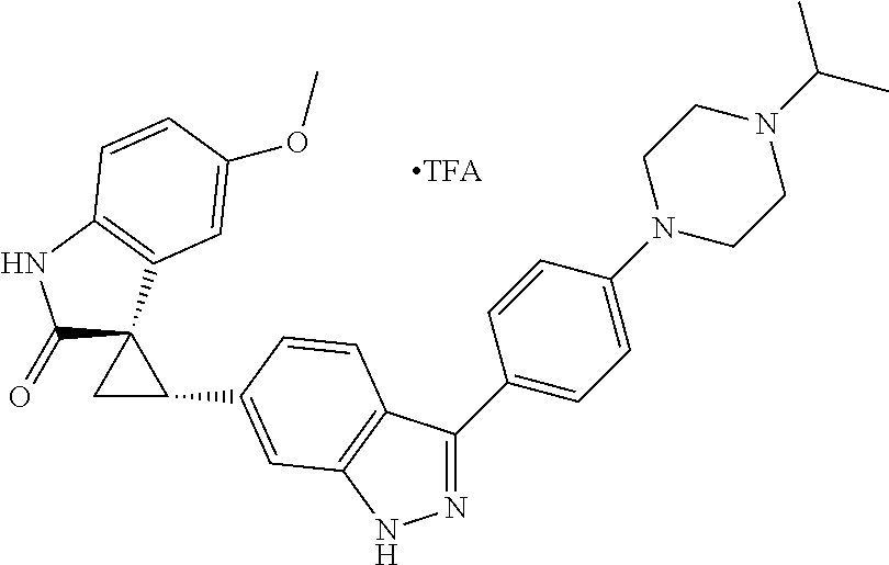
C1(C2=CC3=C(C(C4=CC=C(N5CCN(C(C)C)CC5)C=C4)=NN3)C=C2)C2(C1)C(=O)NC1=C2C=C(OC)C=C1.[TFA]
